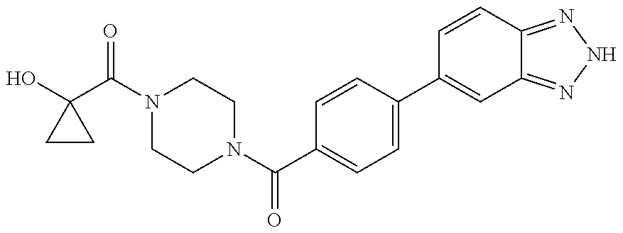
OC1(C(N2CCN(C(C3=CC=C(C4=CC5=NNN=C5C=C4)C=C3)=O)CC2)=O)CC1
